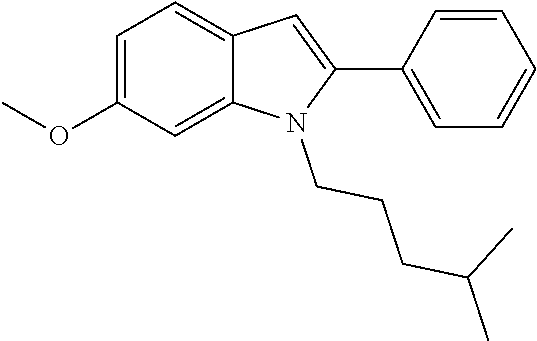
C1=C(OC)C=C2C(=C1)C=C(C1=CC=CC=C1)N2CCCC(C)C
